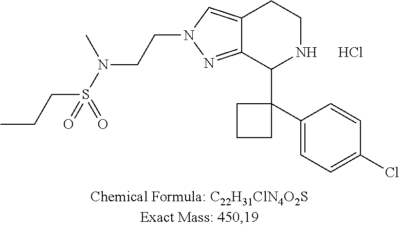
CCCS(N(CCN1N=C2C(=C1)CCNC2C1(C2=CC=C(Cl)C=C2)CCC1)C)(=O)=O.Cl
